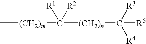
C[(CH2)m]C([(CH2)n]C([R5])([R3])[R4])([R1])[R2]
